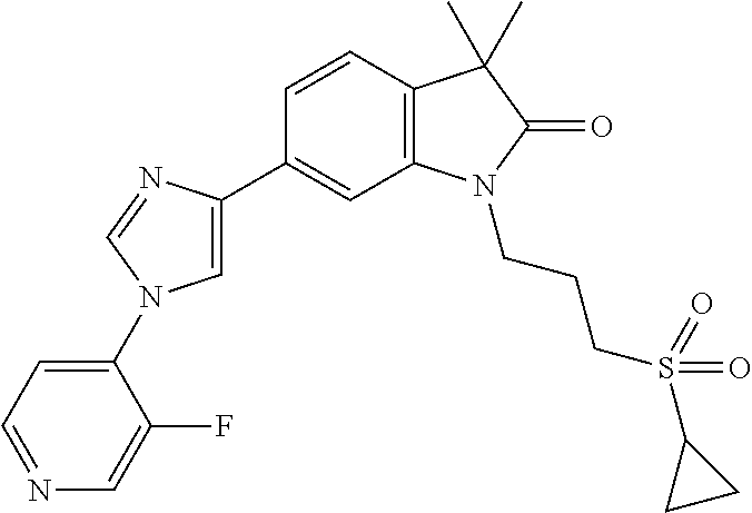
C1=CC2=C(C=C1C1=CN(C3=CC=NC=C3F)C=N1)N(CCCS(C1CC1)(=O)=O)C(=O)C2(C)C
